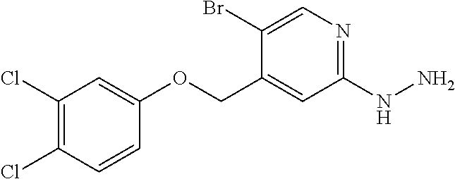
C1(COC2=CC(Cl)=C(Cl)C=C2)=CC(NN)=NC=C1Br
